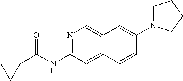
N1=C(NC(C2CC2)=O)C=C2C(=C1)C=C(N1CCCC1)C=C2
